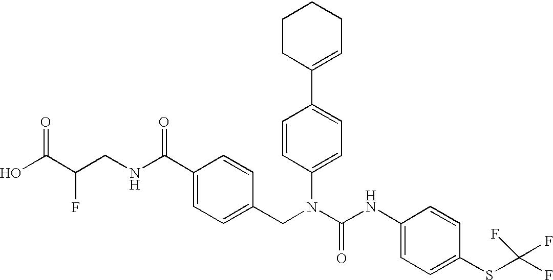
OC(C(CNC(C1=CC=C(CN(C(NC2=CC=C(SC(F)(F)F)C=C2)=O)C2=CC=C(C3=CCCCC3)C=C2)C=C1)=O)F)=O
